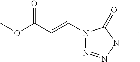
N1(C=CC(=O)OC)N=NN(C)C1=O
